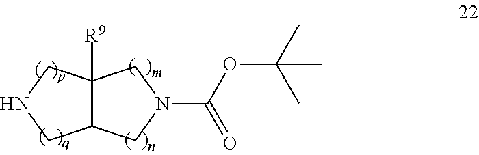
C12C([R9])(CNC1)CN(C(OC(C)(C)C)=O)C2
